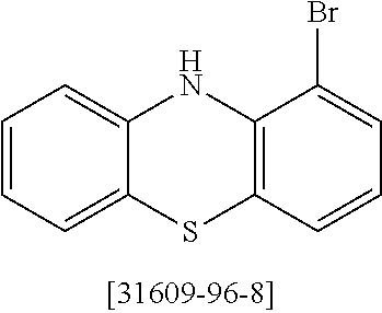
C1=CC=C2C(=C1)NC1=C(S2)C=CC=C1Br
